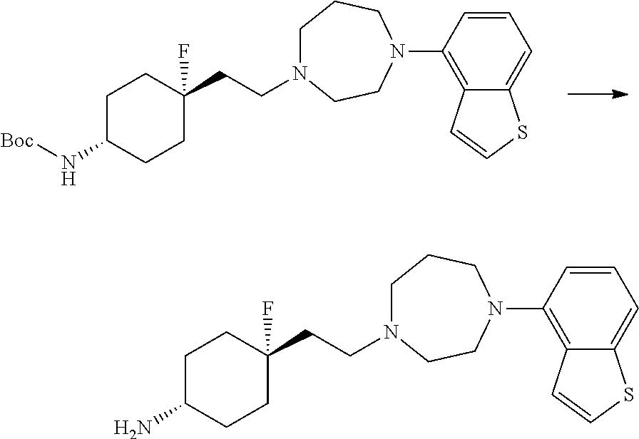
C12=CC=CC(N3CCN(CCC4(F)CCC(N[Boc])CC4)CCC3)=C1C=CS2.C12=CC=CC(N3CCN(CCC4(F)CCC(N)CC4)CCC3)=C1C=CS2
